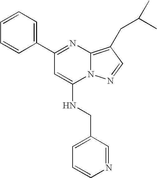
C1=CC(C2=NC3=C(CC(C)C)C=NN3C(NCC3=CC=CN=C3)=C2)=CC=C1
